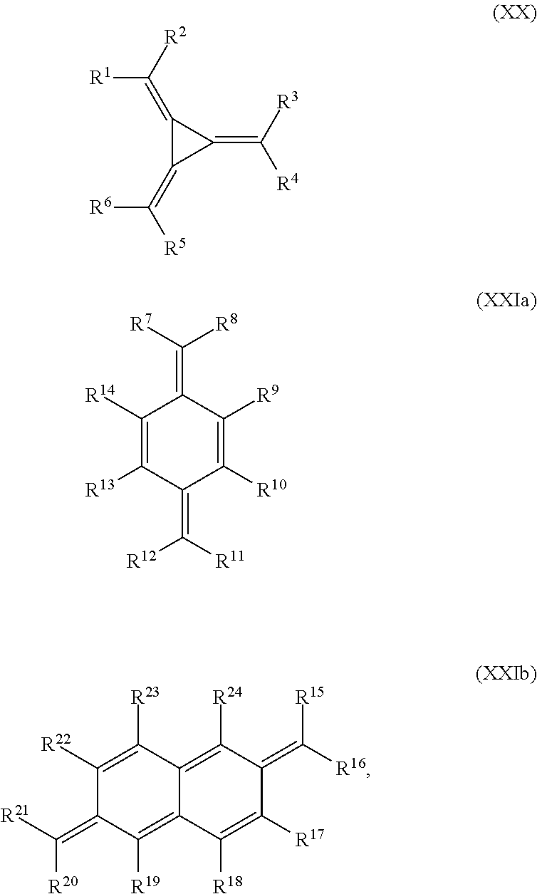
C1(=C([R4])[R3])C(=C([R1])[R2])C1=C([R5])[R6].C1([R14])=C([R13])C(=C([R11])[R12])C([R10])=C([R9])C1=C([R7])[R8].C1([R22])=C([R23])C2=C([R24])C(=C([R16])[R15])C([R17])=C([R18])C2=C([R19])C1=C([R21])[R20]
